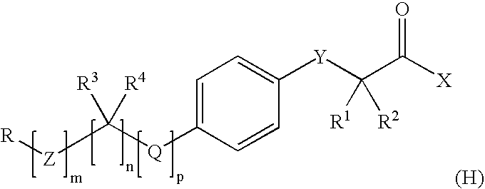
[R][Z]C([Q]C1=CC=C([Y]C(C([X])=O)([R1])[R2])C=C1)([R3])[R4].[(H)]
